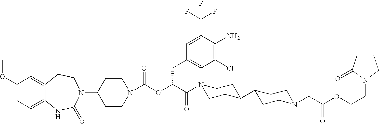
C1(OC)=CC=C2C(=C1)CCN(C1CCN(C(OC(C(N3CCC(C4CCN(CC(OCCN5C(=O)CCC5)=O)CC4)CC3)=O)CC3=CC(Cl)=C(N)C(C(F)(F)F)=C3)=O)CC1)C(=O)N2
